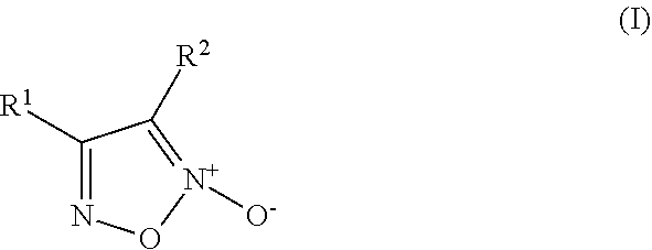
C1([R1])=NO[N+]([O-])=C1[R2]
